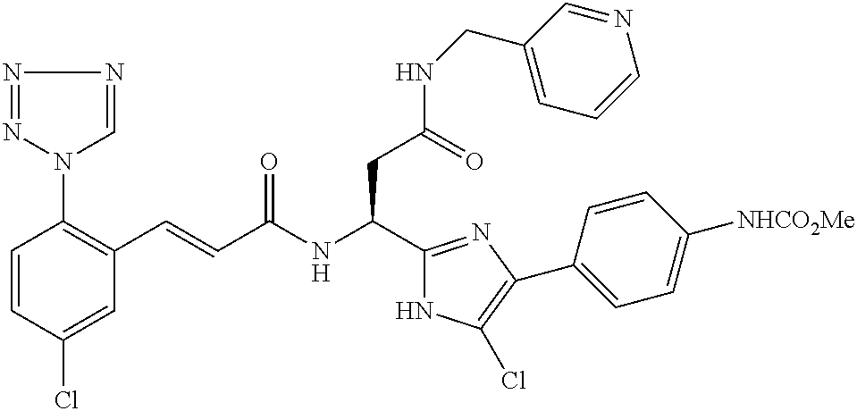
C1=CC(Cl)=CC(C=CC(NC(C2=NC(C3=CC=C([NHCO2Me])C=C3)=C(Cl)N2)CC(NCC2=CC=CN=C2)=O)=O)=C1N1N=NN=C1
